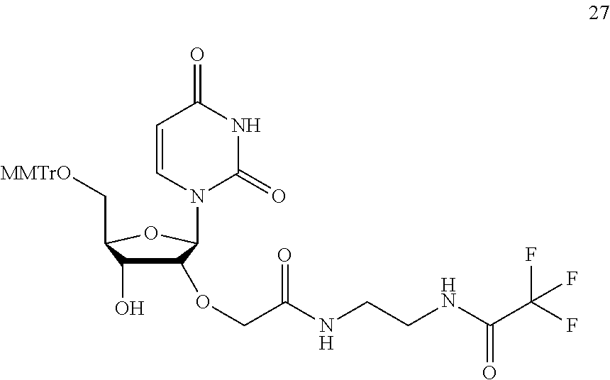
C1(OCC(NCCNC(C(F)(F)F)=O)=O)C(O)C(C[MMTrO])OC1N1C(=O)NC(=O)C=C1
